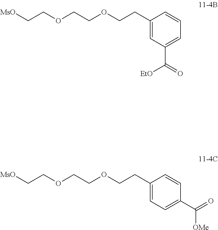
C1(CCOCCOCC[MsO])=CC(C(=O)[EtO])=CC=C1.C1(CCOCCOCC[MsO])=CC=C(C(=O)[OMe])C=C1
